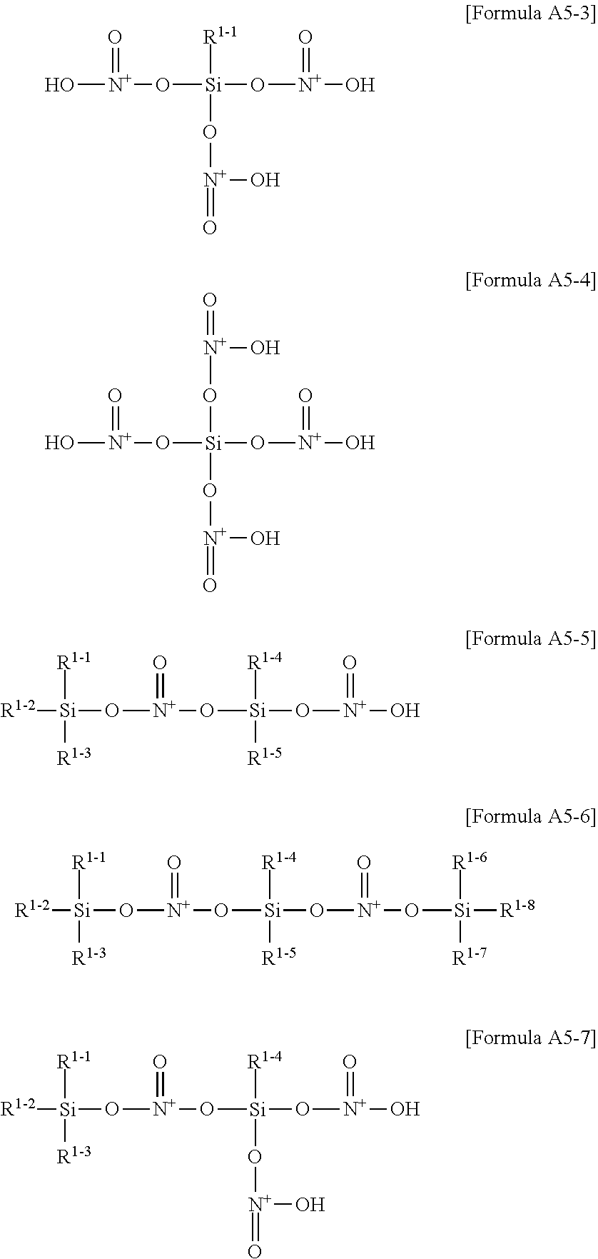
O([Si](O[N+](O)=O)([R1-1])O[N+](=O)O)[N+](O)=O.O([Si](O[N+](O)=O)(O[N+](=O)O)O[N+](=O)O)[N+](O)=O.O([Si](O[N+](O)=O)([R1-4])[R1-5])[N+](O[Si]([R1-2])([R1-1])[R1-3])=O.O([Si](O[N+](O[Si]([R1-8])([R1-6])[R1-7])=O)([R1-4])[R1-5])[N+](O[Si]([R1-2])([R1-1])[R1-3])=O.O([Si](O[N+](O)=O)([R1-4])O[N+](=O)O)[N+](O[Si]([R1-2])([R1-1])[R1-3])=O
